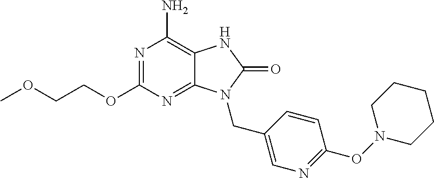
N1=C(OCCOC)N=C2C(=C1N)NC(=O)N2CC1=CN=C(ON2CCCCC2)C=C1
